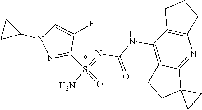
C1(S(=O)(=NC(NC2=C3C(=NC4=C2CCC4)C2(CC3)CC2)=O)N)=NN(C2CC2)C=C1F
